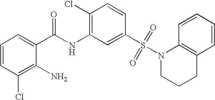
C1=CC(Cl)=C(N)C(C(NC2=C(Cl)C=CC(S(N3CCCC4=C3C=CC=C4)(=O)=O)=C2)=O)=C1
